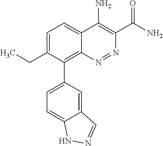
C1=C(CC)C(C2=CC=C3C(=C2)C=NN3)=C2C(=C1)C(N)=C(C(N)=O)N=N2
